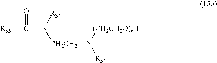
[R33]C(N([CH2CH2]N([R37])[(CH2CH2O)cH])[R34])=O
